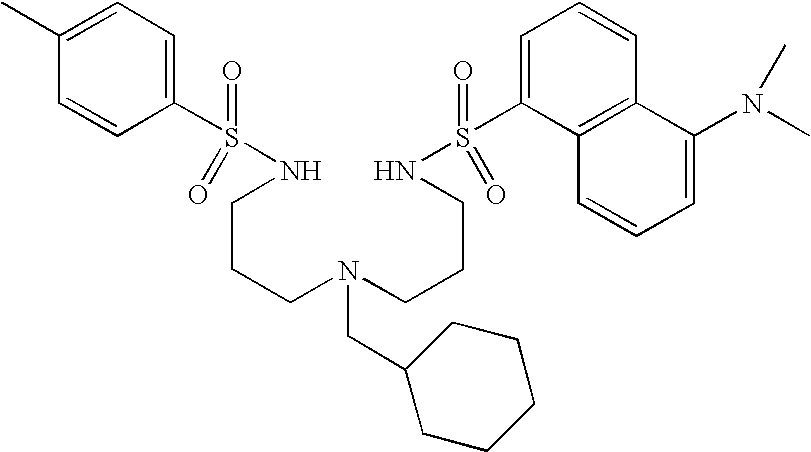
C1=C(C)C=CC(S(NCCCN(CCCNS(C2=CC=CC3=C2C=CC=C3N(C)C)(=O)=O)CC2CCCCC2)(=O)=O)=C1
